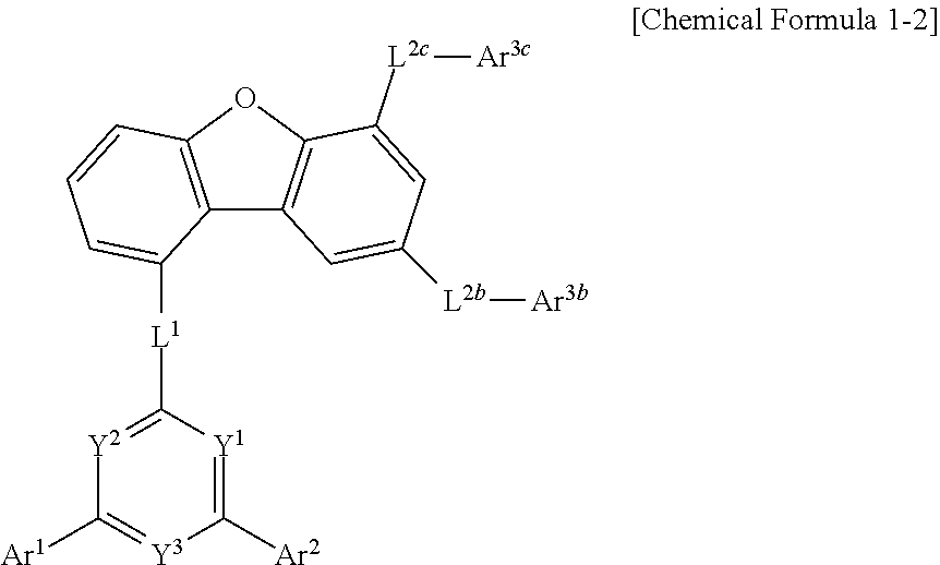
C12=C(OC3=C1C=C([L2b][Ar3b])C=C3[L2c][Ar3c])C=CC=C2[L1]C1=[Y2]C([Ar1])=[Y3]C([Ar2])=[Y1]1
